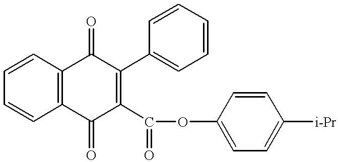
C1=CC2=C(C=C1)C(=O)C(C(=O)OC1=CC=C([i-Pr])C=C1)=C(C1=CC=CC=C1)C2=O
